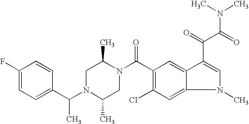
C1(F)=CC=C(C(N2C(C)CN(C(C3=C(Cl)C=C4C(=C3)C(C(C(N(C)C)=O)=O)=CN4C)=O)C(C)C2)C)C=C1
